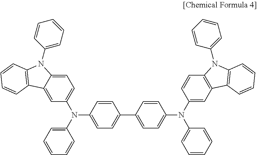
C1=CC(N(C2=CC=CC=C2)C2=CC=C3C(=C2)C2=C(N3C3=CC=CC=C3)C=CC=C2)=CC=C1C1=CC=C(N(C2=CC3=C(C=C2)N(C2=CC=CC=C2)C2=C3C=CC=C2)C2=CC=CC=C2)C=C1
